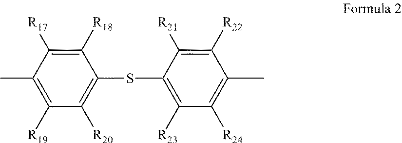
C1([R18])=C([R17])C(C)=C([R19])C([R20])=C1SC1=C([R23])C([R24])=C(C)C([R22])=C1[R21]
